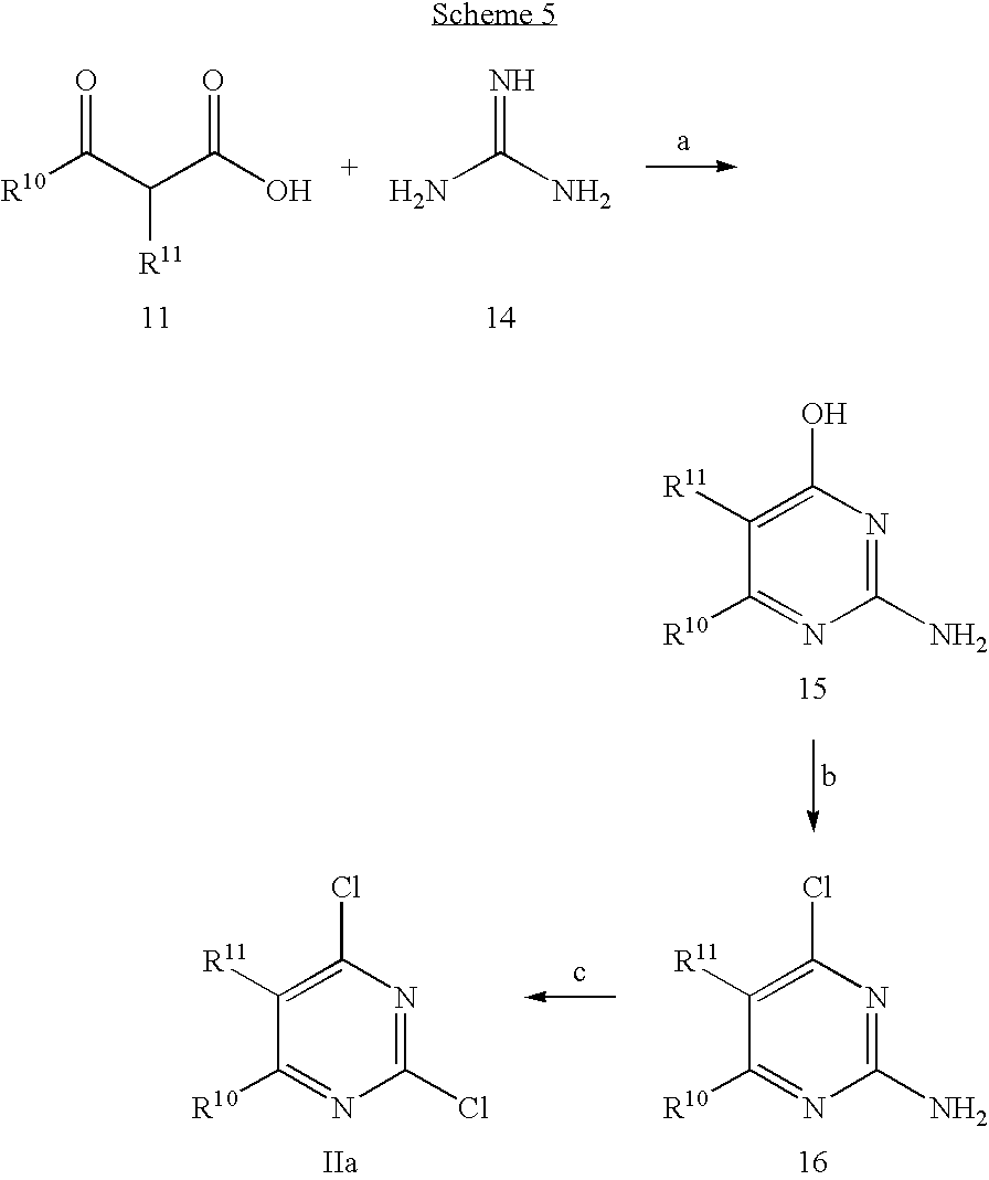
[R10]C(C(C(O)=O)[R11])=O.NC(N)=N.C1([R11])=C(O)N=C(N)N=C1[R10].C1([R11])=C(Cl)N=C(N)N=C1[R10].C1([R11])=C(Cl)N=C(Cl)N=C1[R10]
